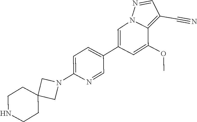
C1(C2=CN3C(=C(C#N)C=N3)C(OC)=C2)=CC=C(N2CC3(C2)CCNCC3)N=C1
